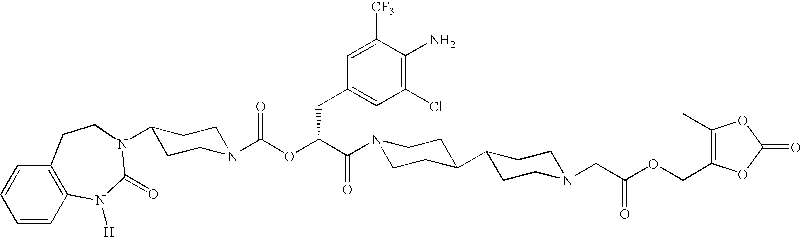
N1(C(C(OC(N2CCC(N3C(=O)N([H])C4=C(C=CC=C4)CC3)CC2)=O)CC2=CC(Cl)=C(N)C([CF3])=C2)=O)CCC(C2CCN(CC(OCC3=C(C)OC(=O)O3)=O)CC2)CC1
